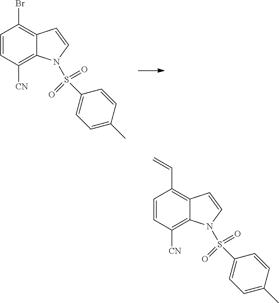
C1=CC([CN])=C2C(=C1Br)C=CN2S(=O)(=O)C1=CC=C(C)C=C1.C1=CC([CN])=C2C(=C1C=C)C=CN2S(=O)(=O)C1=CC=C(C)C=C1
